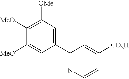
C1(C2=NC=CC([CO2H])=C2)=CC([OMe])=C([MeO])C([MeO])=C1
